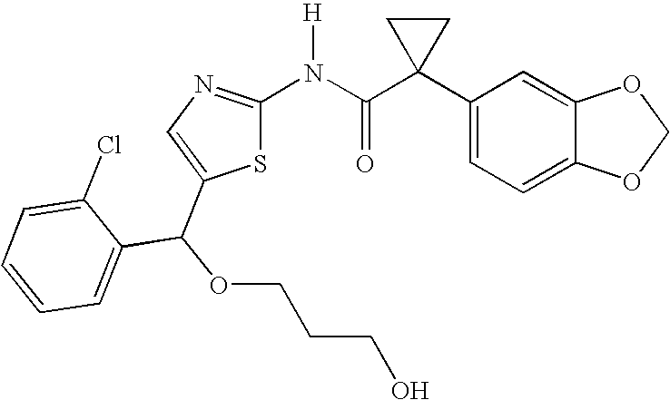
C1(C2(C(N([H])C3=NC=C(C(OCCCO)C4=CC=CC=C4Cl)S3)=O)CC2)=CC=C2C(=C1)OCO2
